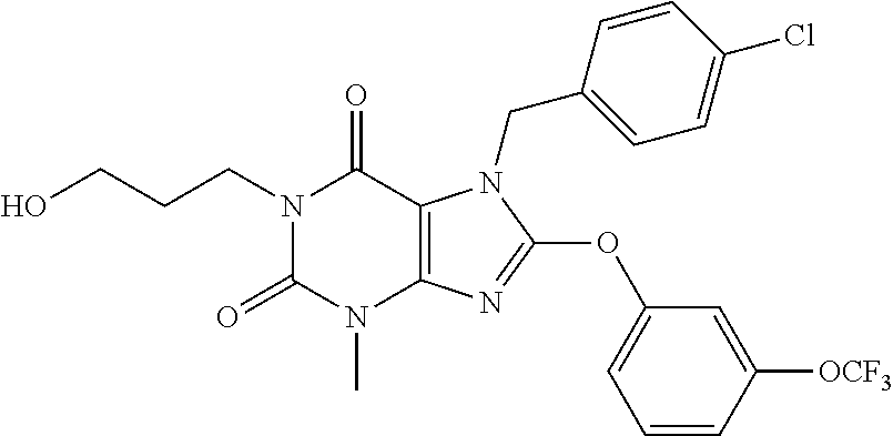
N1(CCCO)C(=O)N(C)C2=C(C1=O)N(CC1=CC=C(Cl)C=C1)C(OC1=CC=CC([OCF3])=C1)=N2
